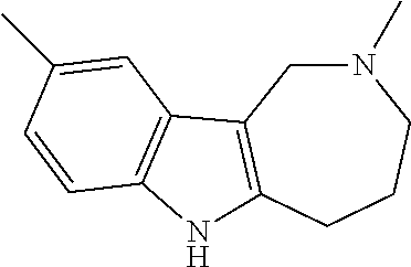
N1(C)CC2=C(CCC1)NC1=C2C=C(C)C=C1
